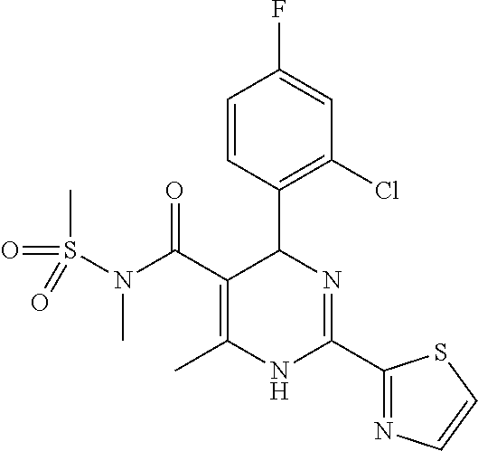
C1=CC(C2C(C(N(C)S(=O)(C)=O)=O)=C(C)NC(C3=NC=CS3)=N2)=C(Cl)C=C1F
